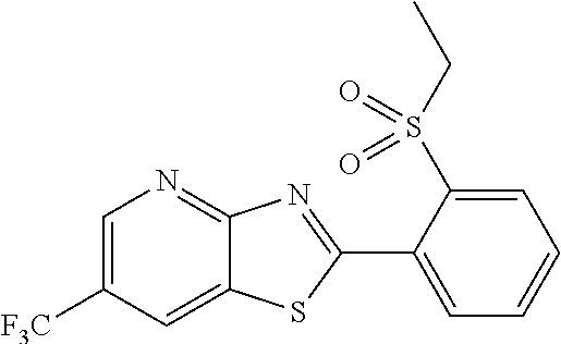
C1=C([F3C])C=C2C(=N1)N=C(C1=CC=CC=C1S(CC)(=O)=O)S2
